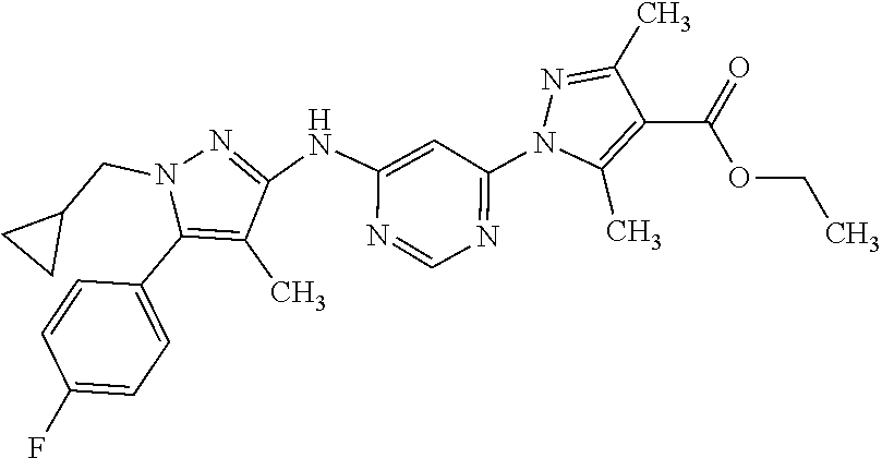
C1=CC(C2=C(C)C(NC3=CC(N4C(C)=C(C(OCC)=O)C(C)=N4)=NC=N3)=NN2CC2CC2)=CC=C1F
